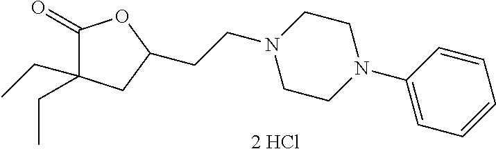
C(CN1CCN(C2=CC=CC=C2)CC1)C1CC(CC)(CC)C(=O)O1.[2 HCl]
